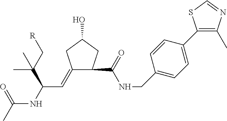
C1(=CC(NC(C)=O)C(C[R])(C)C)CC(O)CC1C(NCC1=CC=C(C2=C(C)N=CS2)C=C1)=O
